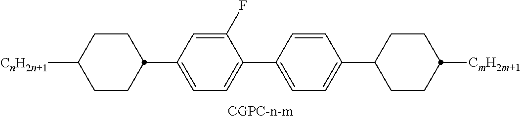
C1(C2=CC=C(C3CCC([CnH2n+1])CC3)C=C2F)=CC=C(C2CCC([CmH2m+1])CC2)C=C1
